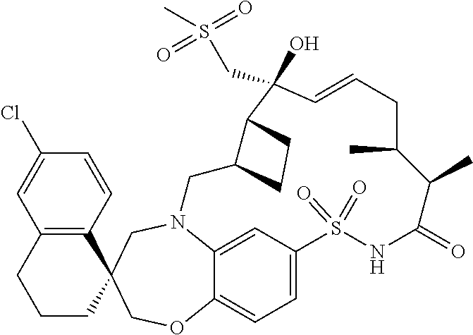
N12C3=CC(=CC=C3OCC3(C4=C(C=C(Cl)C=C4)CCC3)C1)S(=O)(=O)NC(=O)C(C)C(C)CC=CC(O)(CS(C)(=O)=O)C1C(C2)CC1
